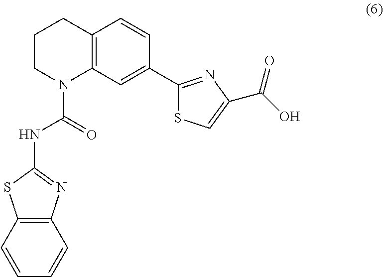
C12=C(C=CC=C1)SC(NC(N1C3=C(CCC1)C=CC(C1=NC(C(O)=O)=CS1)=C3)=O)=N2
